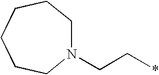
N1(CC*)CCCCCC1
